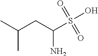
CC(CC(S(O)(=O)=O)N)C
